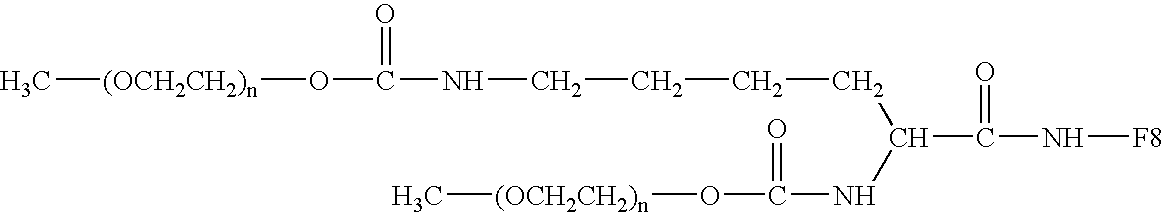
N(C(=O)C(CCCCNC(O[(OCH2CH2)n]C)=O)NC(O[(OCH2CH2)n]C)=O)[F8]
